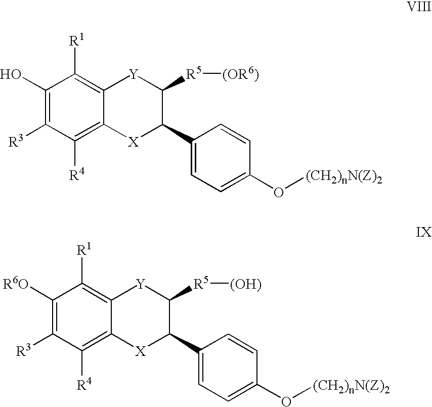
C1(O)=C([R3])C([R4])=C2C(=C1[R1])[Y]C([R5][(OR6)])C(C1=CC=C(O[(CH2)nN(Z)2])C=C1)[X]2.C1([R6O])=C([R3])C([R4])=C2C(=C1[R1])[Y]C([R5][(OH)])C(C1=CC=C(O[(CH2)nN(Z)2])C=C1)[X]2
